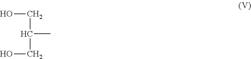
C(CO)(CO)C
